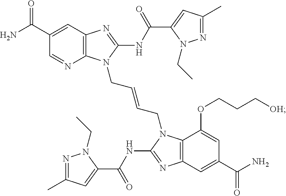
C12=C(N=C(NC(C3=CC(C)=NN3CC)=O)N1CC=CCN1C3=C(N=C1NC(C1=CC(C)=NN1CC)=O)C=C(C(=O)N)C=C3OCCC[OH])C=C(C(=O)N)C=N2
